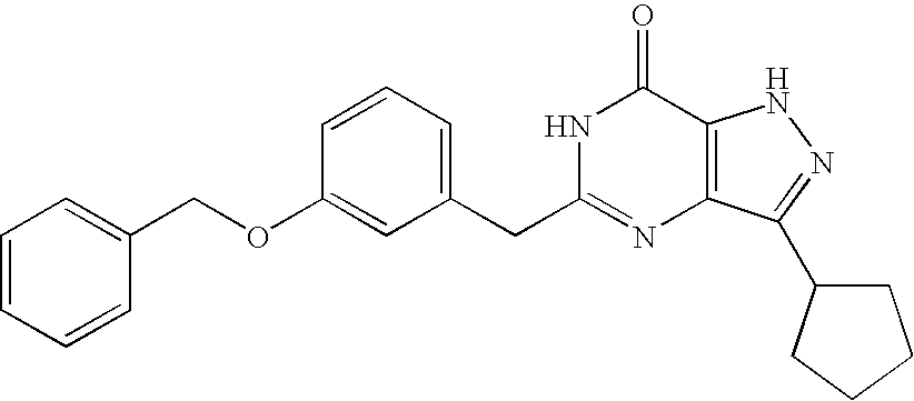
C1=C(CC2=NC3=C(C(=O)N2)NN=C3C2CCCC2)C=C(OCC2=CC=CC=C2)C=C1
